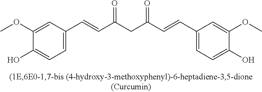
COC1=CC(C=CC(CC(C=CC2=CC=C(O)C(OC)=C2)=O)=O)=CC=C1O
